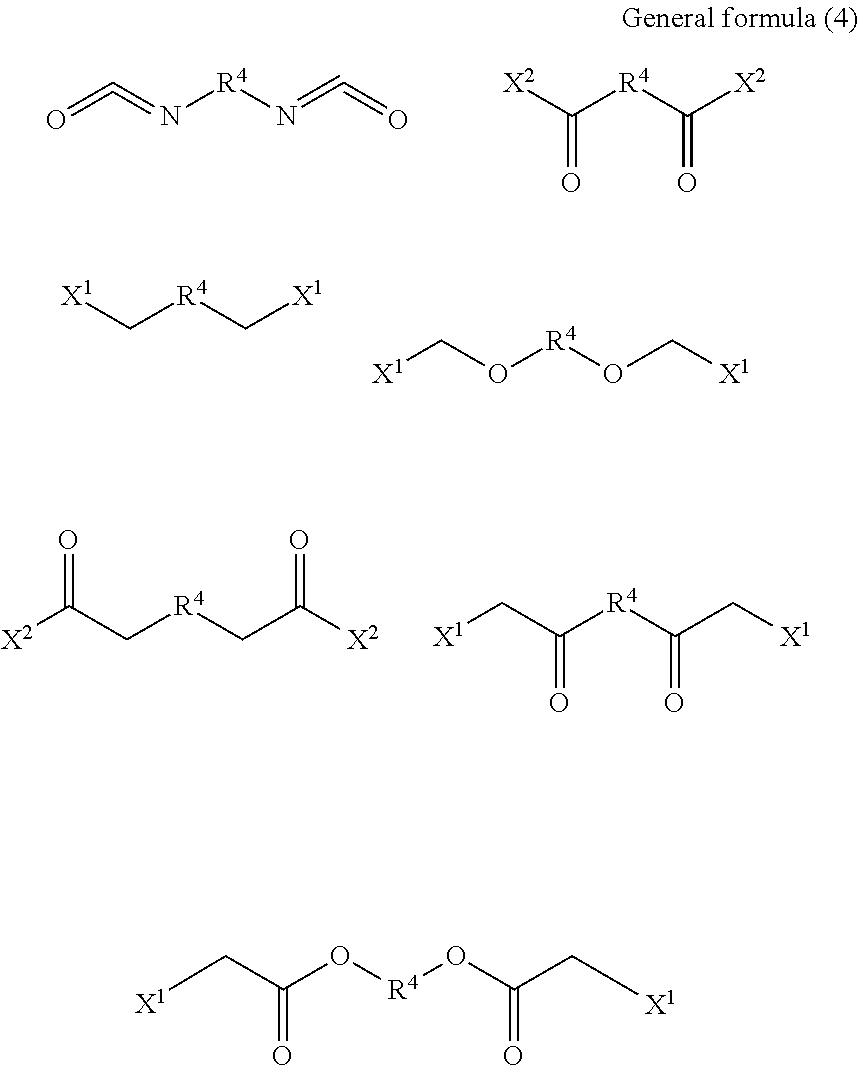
O=C=N[R4]N=C=O.[X2]C([R4]C([X2])=O)=O.[X1]C[R4]C[X1].[X1]CO[R4]OC[X1].[X2]C(C[R4]CC([X2])=O)=O.[X1]CC([R4]C(C[X1])=O)=O.[X1]CC(O[R4]OC(C[X1])=O)=O
